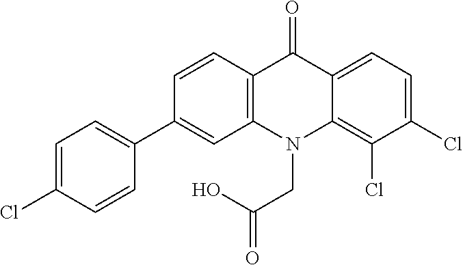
C12=C(N(CC(O)=O)C3=C(Cl)C(Cl)=CC=C3C1=O)C=C(C1=CC=C(Cl)C=C1)C=C2
